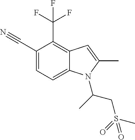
C1(C#N)=CC=C2C(=C1C(F)(F)F)C=C(C)N2C(CS(C)(=O)=O)C
